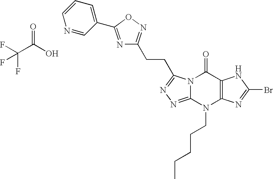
FC(C(O)=O)(F)F.N12C(=NN=C1CCC1=NOC(C3=CC=CN=C3)=N1)N(CCCCC)C1=C(C2=O)NC(Br)=N1
